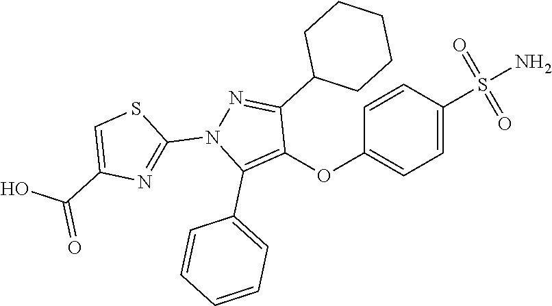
C1(OC2=C(C3=CC=CC=C3)N(C3=NC(C(=O)O)=CS3)N=C2C2CCCCC2)=CC=C(S(N)(=O)=O)C=C1
